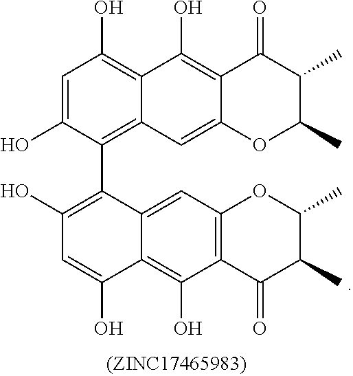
C1(O)=C(C2=C3C=C4C(=C(O)C3=C(O)C=C2O)C(=O)C(C)C(C)O4)C2=CC3=C(C(O)=C2C(O)=C1)C(=O)C(C)C(C)O3
